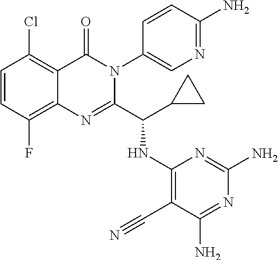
C1=CC(F)=C2C(=C1Cl)C(=O)N(C1=CN=C(N)C=C1)C(C(C1CC1)NC1=C(C#N)C(N)=NC(N)=N1)=N2
